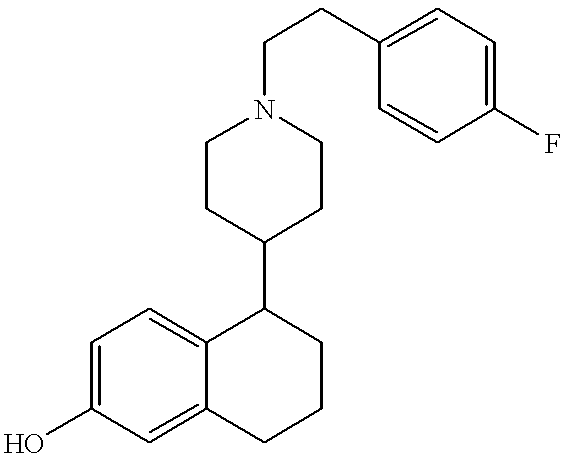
C1=C(O)C=C2C(=C1)C(C1CCN(CCC3=CC=C(F)C=C3)CC1)CCC2
